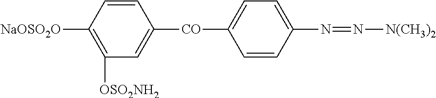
C1=CC([NaOSO2O])=C([OSO2NH2])C=C1[CO]C1=CC=C(N=N[N(CH3)2])C=C1
